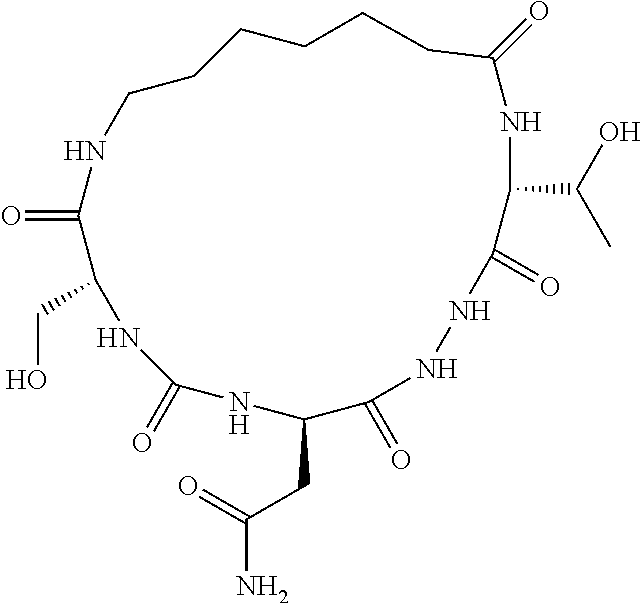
C1C(=O)NC(C(C)O)C(=O)NNC(=O)C(CC(N)=O)NC(=O)NC(CO)C(=O)NCCCCC1
